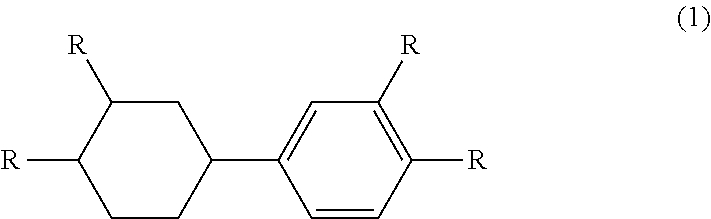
C1=CC([R])=C([R])C=C1C1CC([R])C([R])CC1
